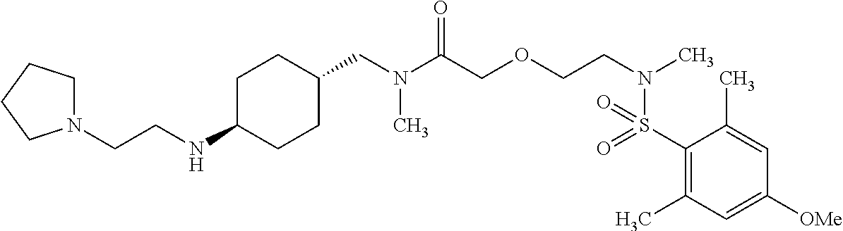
C(N(C(COCCN(C)S(=O)(=O)C1=C(C)C=C([OMe])C=C1C)=O)C)C1CCC(NCCN2CCCC2)CC1
